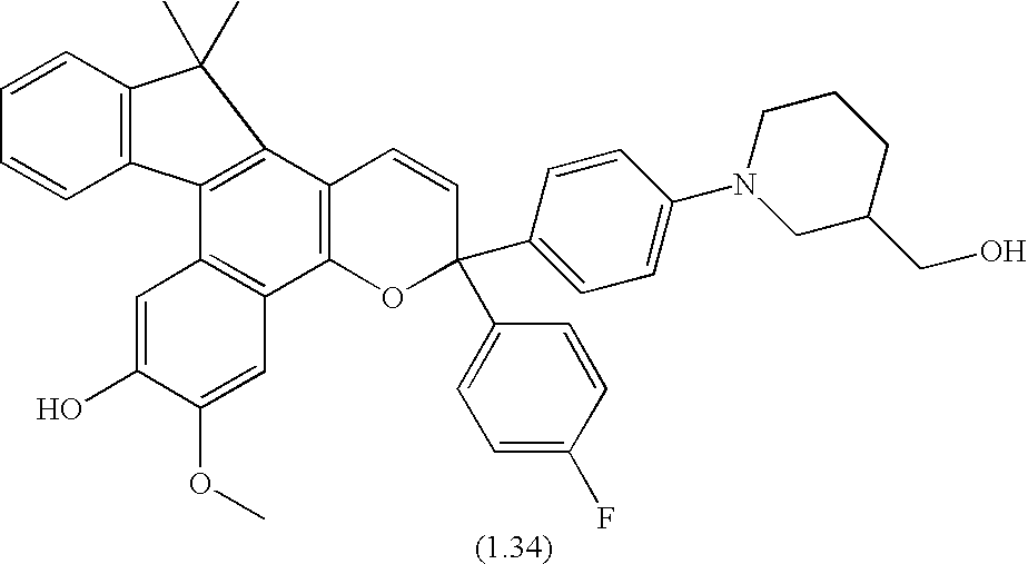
C12=C(C3=C(C4=C1C1=C(C=CC=C1)C4(C)C)C=CC(C1=CC=C(F)C=C1)(C1=CC=C(N4CC(CO)CCC4)C=C1)O3)C=C(OC)C(O)=C2
